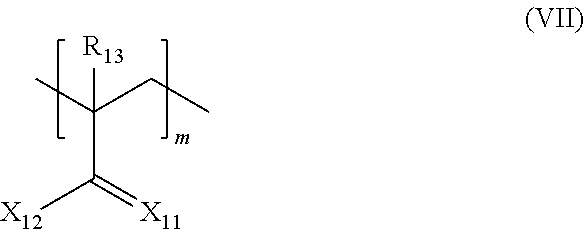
CC(CC)(C(=[X11])[X12])[R13]
